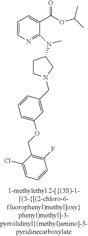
C1=CN=C(N(C)C2CCN(CC3=CC(OCC4=C(F)C=CC=C4Cl)=CC=C3)C2)C(C(OC(C)C)=O)=C1
